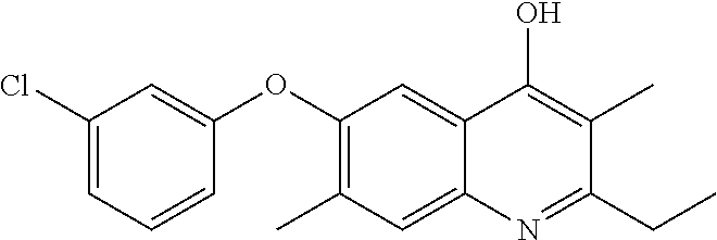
CC1=C(OC2=CC(Cl)=CC=C2)C=C2C(=C1)N=C(CC)C(C)=C2O
